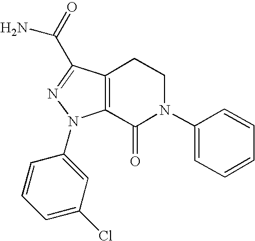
C12=C(CCN(C3=CC=CC=C3)C1=O)C(C(=O)N)=NN2C1=CC(Cl)=CC=C1
